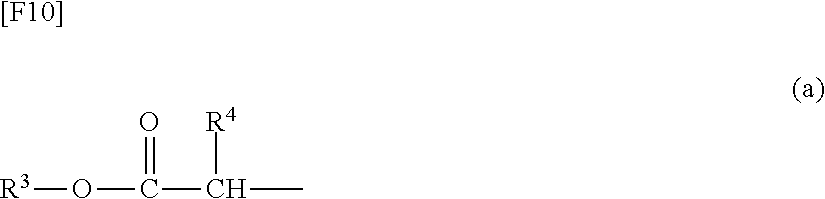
[R3]OC(C(C)[R4])=O.[[F10]]
